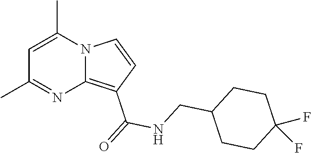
C1=C(C)N2C(=C(C(=O)NCC3CCC(F)(F)CC3)C=C2)N=C1C
